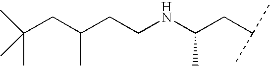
C(CNC(CC(C)C)C)C(CC(C)(C)C)C
